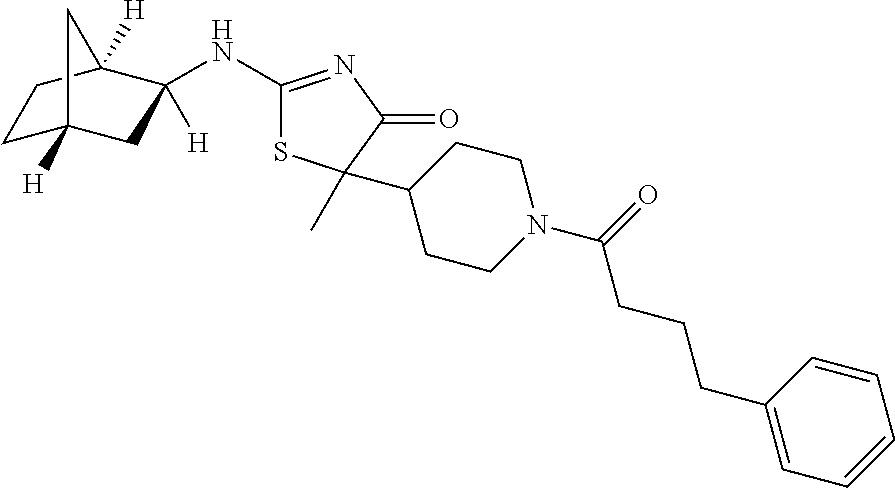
C1C2([H])CC([H])(NC3=NC(=O)C(C4CCN(C(=O)CCCC5=CC=CC=C5)CC4)(C)S3)C([H])(C1)C2
